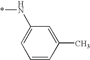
C1=C(N*)C=C(C)C=C1
